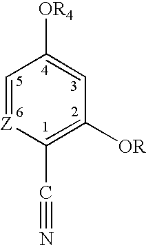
C(C1=C([OR])C=C([OR4])C=[Z]1)#N
